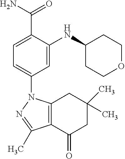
C12=C(C(=O)CC(C)(C)C1)C(C)=NN2C1=CC=C(C(N)=O)C(NC2CCOCC2)=C1
